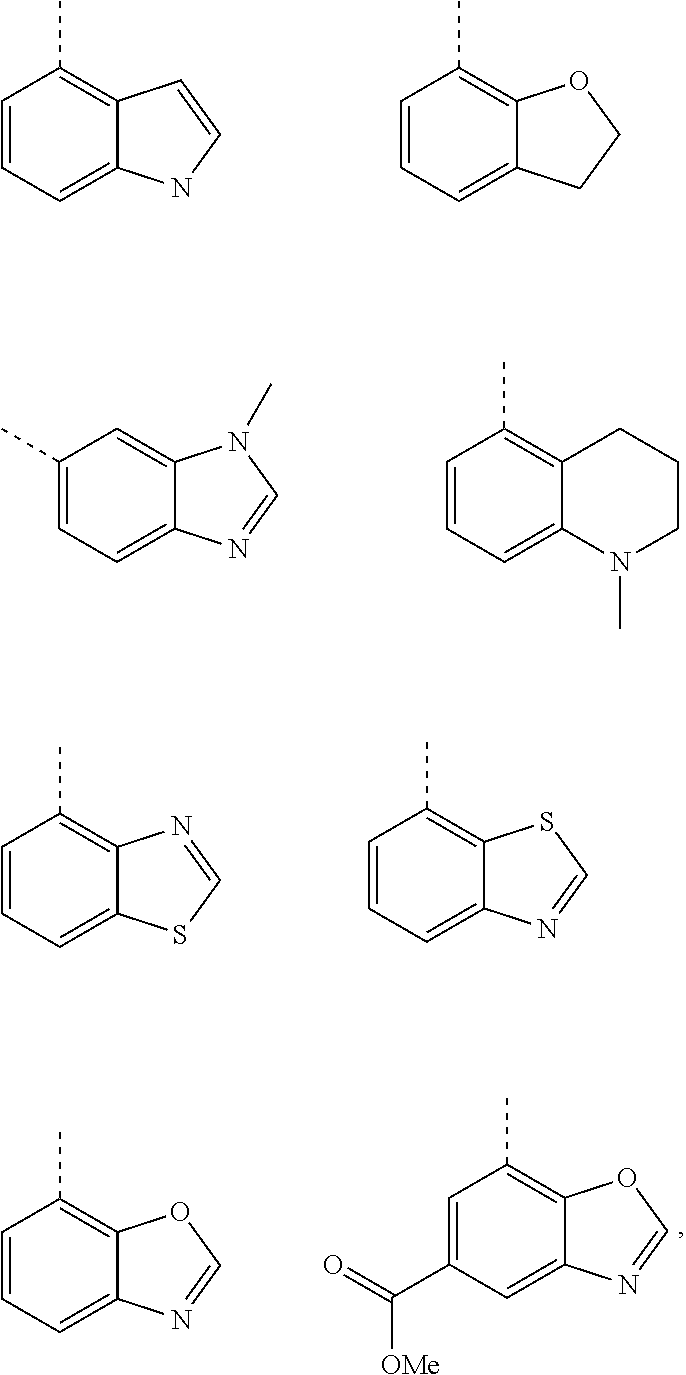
C1=CC=C2C(=C1C)C=CN2.C1=CC=C2C(=C1C)OCC2.C1(C)=CC=C2C(=C1)N(C)C=N2.C1=CC=C2C(=C1C)CCCN2C.C1=CC=C2C(=C1C)SC=N2.C1=CC=C2C(=C1C)N=CS2.C1=CC=C2C(=C1C)OC=N2.C1=C(C(=O)[OMe])C=C2C(=C1C)OC=N2
